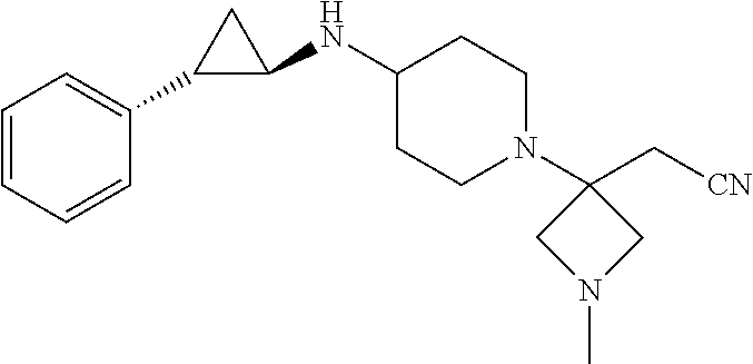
C1(NC2C(C3=CC=CC=C3)C2)CCN(C2(C[CN])CN(C)C2)CC1
